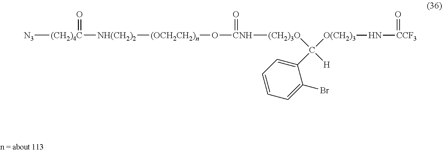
[N3][(CH2)4C](=O)[NH(CH2)2][(OCH2CH2)n]O[CNH]([(CH2)3O]C([O(CH2)3]N[CCF3]=O)(C1=CC=CC=C1Br)[H])=O
